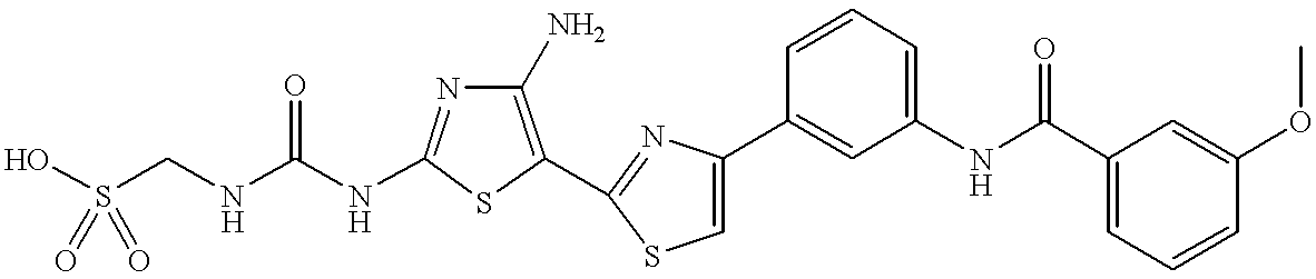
C(NC1=NC(N)=C(C2=NC(C3=CC(NC(C4=CC=CC(OC)=C4)=O)=CC=C3)=CS2)S1)(NCS(O)(=O)=O)=O
